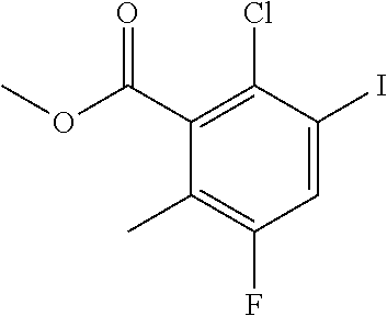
O=C(C1=C(Cl)C(I)=CC(F)=C1C)OC
